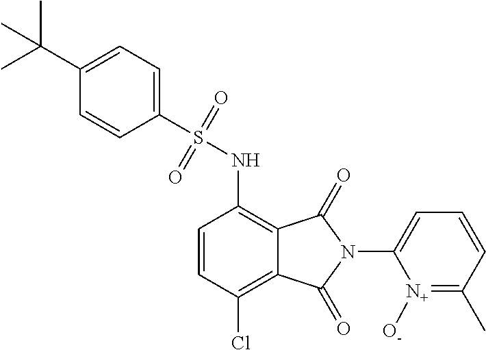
C1=CC(Cl)=C2C(=C1NS(=O)(=O)C1=CC=C(C(C)(C)C)C=C1)C(=O)N(C1=CC=CC(C)=[N+]1[O-])C2=O
